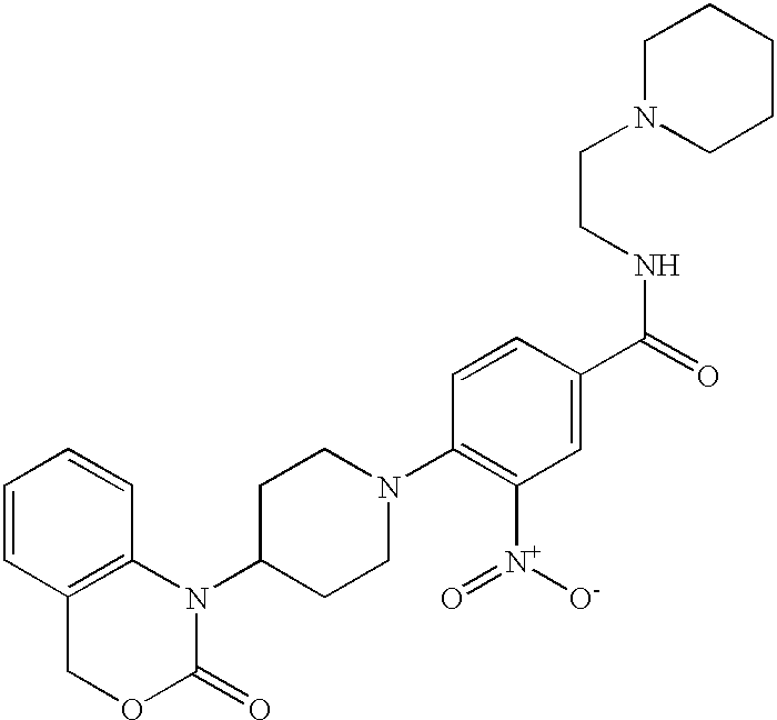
C1=CC2=C(C=C1)N(C1CCN(C3=C([N+](=O)[O-])C=C(C(NCCN4CCCCC4)=O)C=C3)CC1)C(=O)OC2
